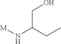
[M]NC(CC)CO
